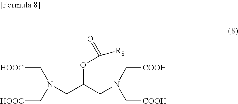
[HOOC]CN(C[HOOC])CC(CN(C[COOH])C[COOH])OC(=O)[R8]
